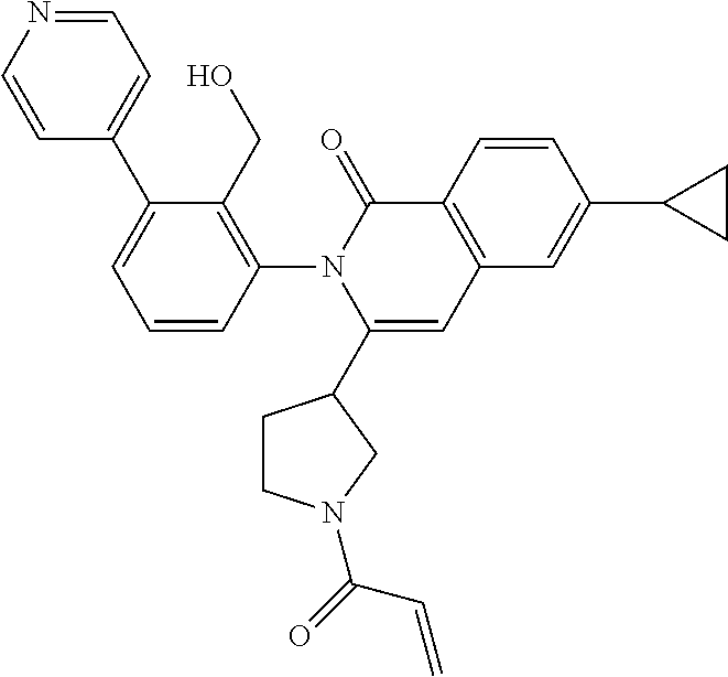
C1=CC(N2C(C3CCN(C(=O)C=C)C3)=CC3=C(C2=O)C=CC(C2CC2)=C3)=C(CO)C(C2=CC=NC=C2)=C1
